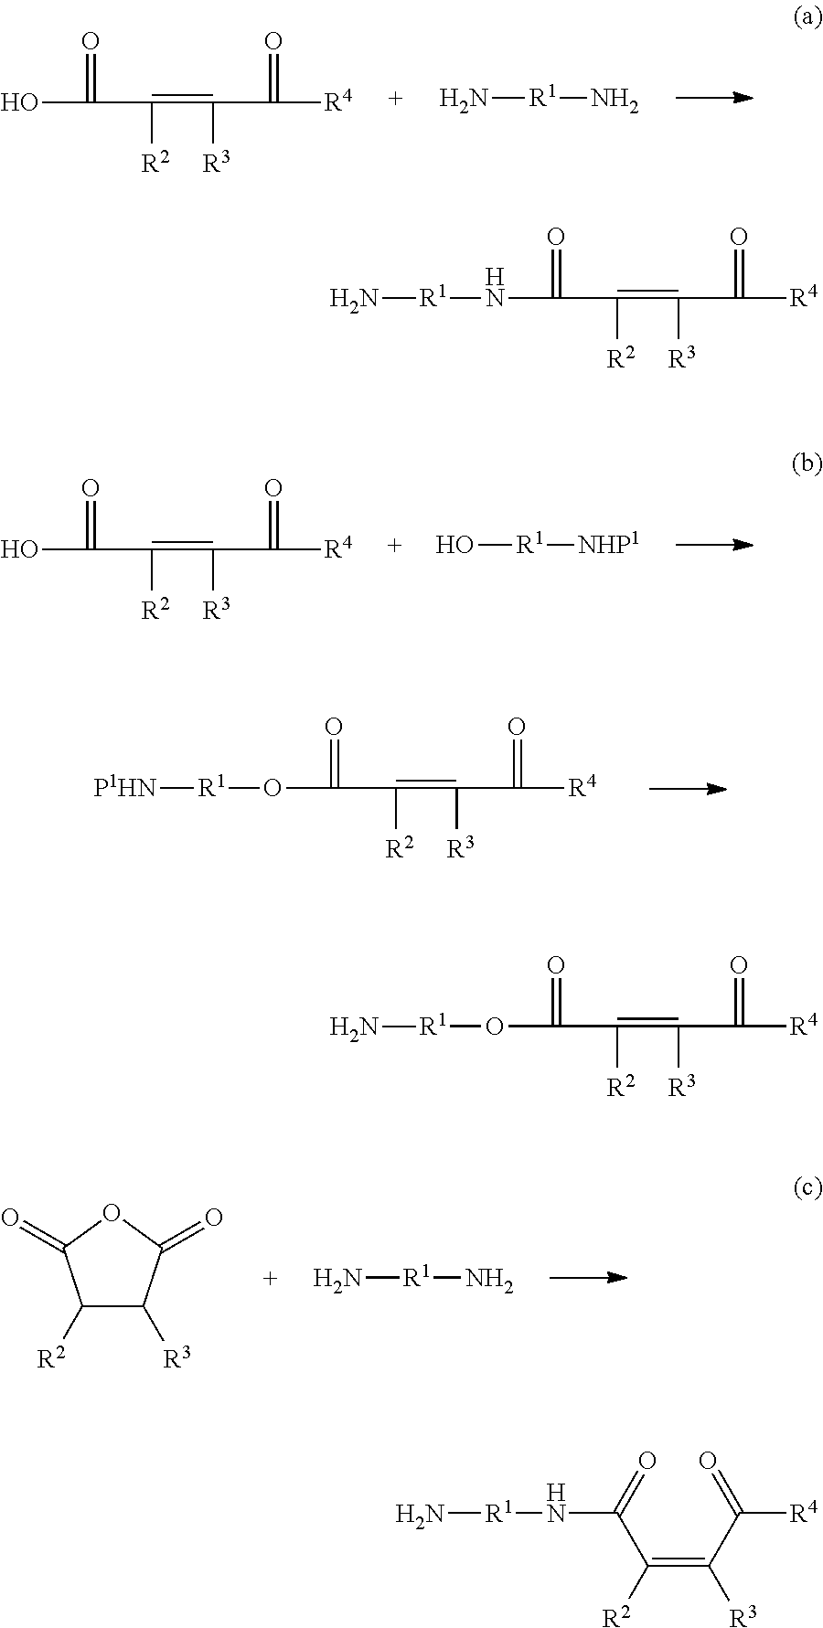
OC(=O)C(=C(C(=O)[R4])[R3])[R2].N[R1]N.OC(=O)C(=C(C(=O)[R4])[R3])[R2].O[R1][NHP1].O(C(=O)C(=C(C(=O)[R4])[R3])[R2])[R1][P1HN].C1([R2])C([R3])C(=O)OC1=O.N[R1]N.N(C(=O)C(=C(C(=O)[R4])[R3])[R2])[R1]N.O(C(=O)C(=C(C(=O)[R4])[R3])[R2])[R1]N.N[R1]NC(C(=C(C([R4])=O)[R3])[R2])=O
